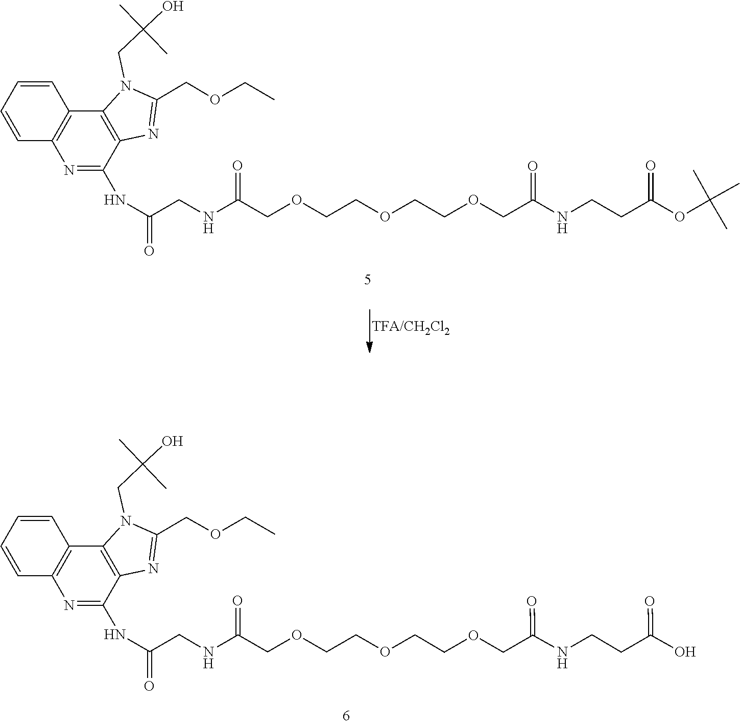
C(COCCOCCOCC(NCC(NC1=NC2=C(C=CC=C2)C2=C1N=C(COCC)N2CC(C)(O)C)=O)=O)(=O)NCCC(=O)OC(C)(C)C.C1=CC2=C(C=C1)C1=C(C(NC(=O)CNC(COCCOCCOCC(=O)NCCC(=O)O)=O)=N2)N=C(COCC)N1CC(C)(O)C
